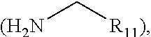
[(H2N]C[R11)]
